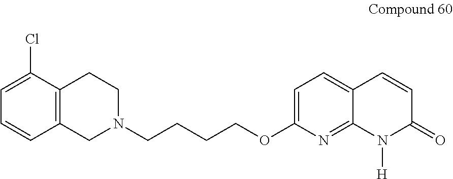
C1N(CCCCOC2=CC=C3C(=N2)N([H])C(=O)C=C3)CCC2=C1C=CC=C2Cl
